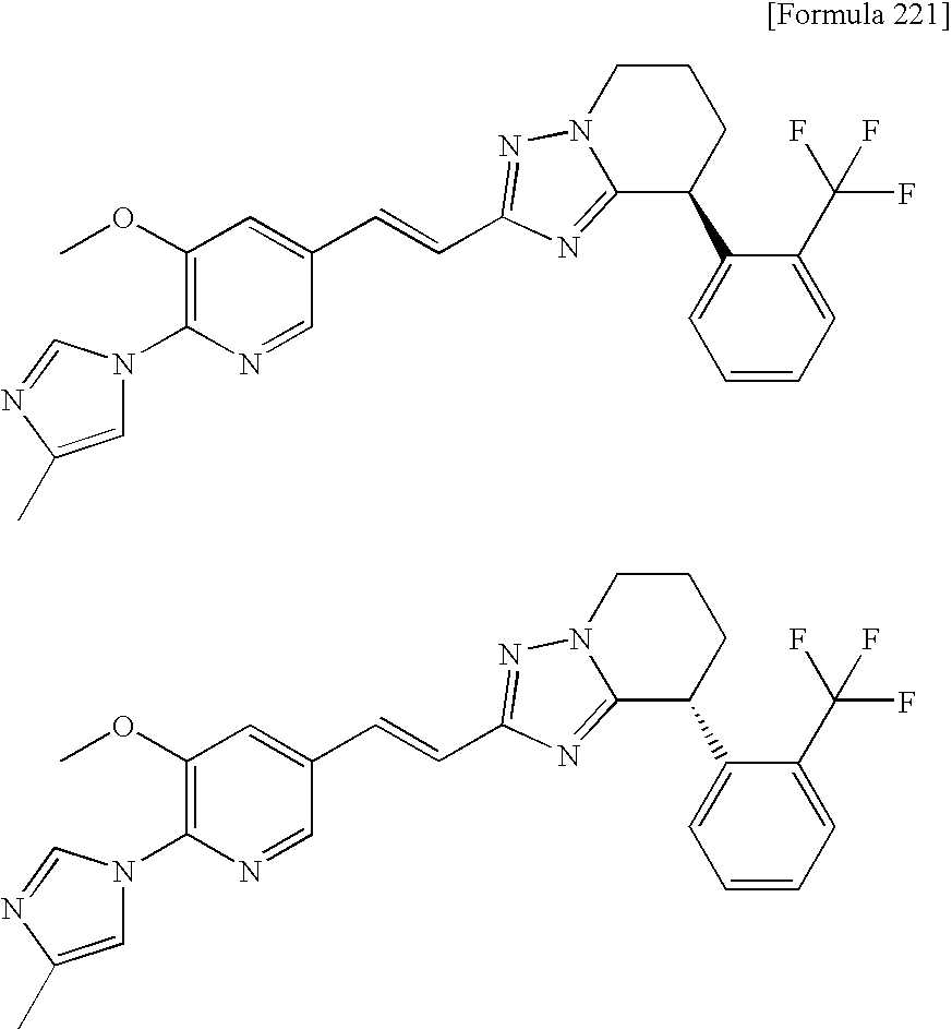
N1(C2=C(OC)C=C(C=CC3=NN4CCCC(C5=CC=CC=C5C(F)(F)F)C4=N3)C=N2)C=C(C)N=C1.N1(C2=C(OC)C=C(C=CC3=NN4CCCC(C5=CC=CC=C5C(F)(F)F)C4=N3)C=N2)C=C(C)N=C1
